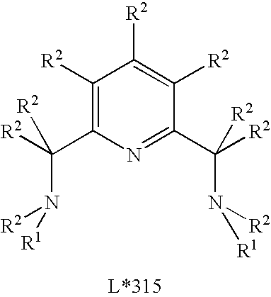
C1([R2])=C(C([R2])(N([R2])[R1])[R2])N=C(C([R2])(N([R2])[R1])[R2])C([R2])=C1[R2]
